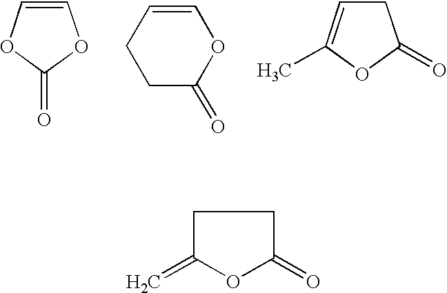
C1(=O)CCC(=C)O1.C1=COC(=O)O1.C1C(=O)OC=CC1.C1C=C(C)OC1=O
